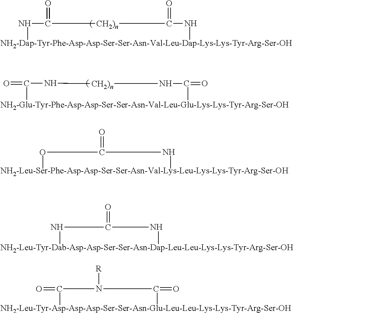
[NH2-Glu-Tyr-Phe-Asp-Asp-Ser-Ser-Asn-Val-Leu-Glu-Lys-Lys-Tyr-Arg-Ser-OH].[CH2)n](NC=O)NC=O.OC(=O)N.[NH2-Leu-Ser-Phe-Asp-Asp-Ser-Ser-Asn-Val-Lys-Leu-Lys-Lys-Tyr-Arg-Ser-OH].NC(=O)N.[NH2-Leu-Tyr-Asp-Asp-Asp-Ser-Ser-Asn-Glu-Leu-Leu-Lys-Lys-Tyr-Arg-Ser-OH].O=CN([R])C=O.NC(=O)[CH2)n]C(=O)N
